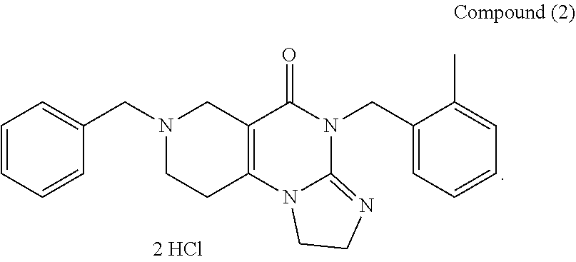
C1=CC=CC(CN2CCC3=C(C2)C(=O)N(CC2=CC=CC=C2C)C2=NCCN32)=C1
